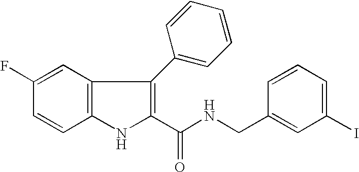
C1(C(NCC2=CC(I)=CC=C2)=O)=C(C2=CC=CC=C2)C2=C(N1)C=CC(F)=C2
